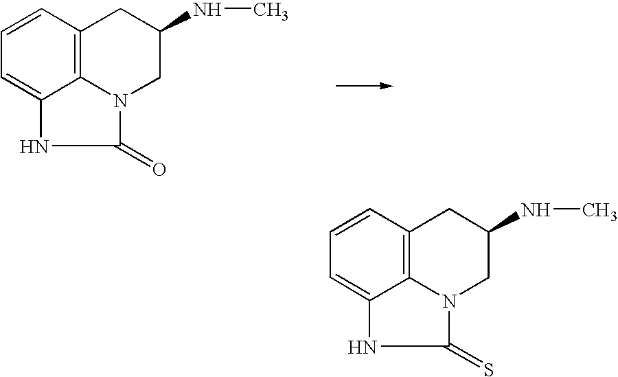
C1=CC2=C3C(=C1)NC(=O)N3CC(NC)C2.C1=CC2=C3C(=C1)NC(=S)N3CC(NC)C2
